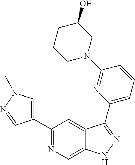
C1(C2=CN(C)N=C2)=NC=C2C(=C1)C(C1=CC=CC(N3CC(O)CCC3)=N1)=NN2
